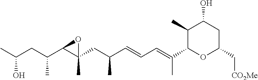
CC(CC(C1C(CC(C=CC=C(C2OC(C[CO2Me])CC(O)C2C)C)C)(C)O1)C)O
